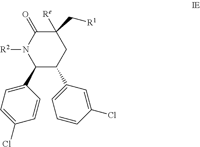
C1(C[R1])([Re])C(=O)N([R2])C(C2=CC=C(Cl)C=C2)C(C2=CC=CC(Cl)=C2)C1
